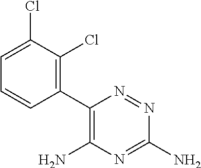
C1=C(Cl)C(Cl)=C(C2=C(N)N=C(N)N=N2)C=C1
